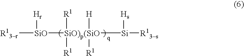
[R13r][SiO]([SiO)p(SiO]([R1])([R1])([Si]([R13s])[Hs])([H])[R1])[Hr]
